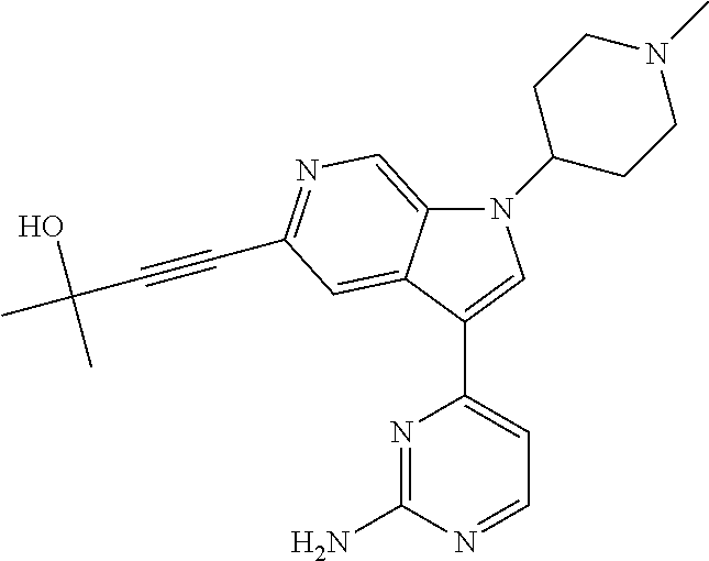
N1(C2CCN(C)CC2)C2=CN=C(C#CC(C)(O)C)C=C2C(C2=CC=NC(N)=N2)=C1
